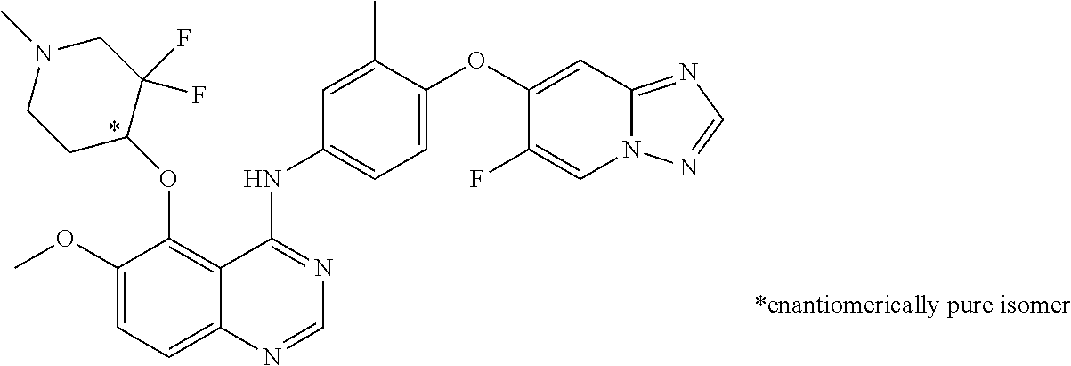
C1(OC2=C3C(=CC=C2OC)N=CN=C3NC2=CC=C(OC3=CC4=NC=NN4C=C3F)C(C)=C2)C(F)(F)CN(C)CC1
